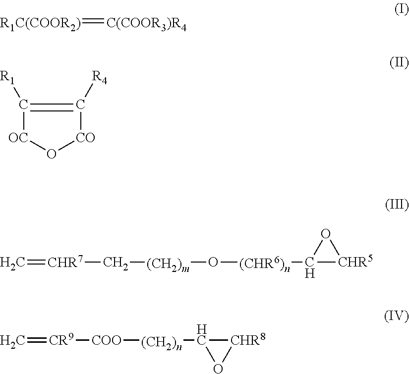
[R1C(COOR2)]=[C(COOR3)R4].C1([R1])=C([R4])[CO]O[OC]1.C=[CHR7]C[(CH2)m]O[(CHR6)n]C1[CHR5]O1.C=[CR9][COO][(CH2)n]C1[CHR8]O1
